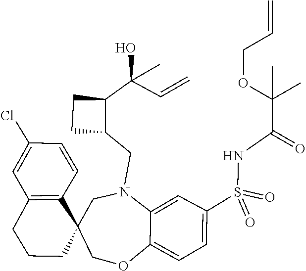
C12=CC=C(S(=O)(NC(=O)C(C)(OCC=C)C)=O)C=C1N(CC1C(C(C=C)(O)C)CC1)CC1(C3=C(C=C(Cl)C=C3)CCC1)CO2
